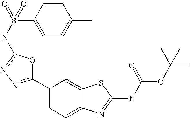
C1(C2=NN=C(NS(C3=CC=C(C)C=C3)(=O)=O)O2)=CC=C2C(=C1)SC(NC(OC(C)(C)C)=O)=N2
